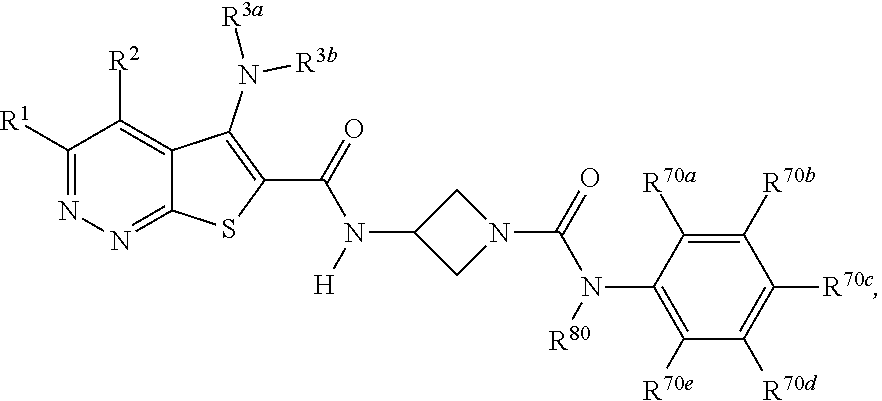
C1([R1])=NN=C2C(=C1[R2])C(N([R3b])[R3a])=C(C(=O)N(C1CN(C(=O)N(C3=C([R70e])C([R70d])=C([R70c])C([R70b])=C3[R70a])[R80])C1)[H])S2
